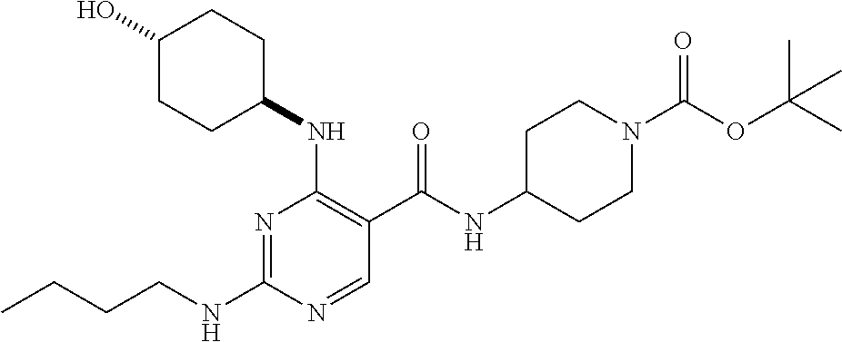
CCCCNC1=NC(NC2CCC(O)CC2)=C(C(NC2CCN(C(OC(C)(C)C)=O)CC2)=O)C=N1
